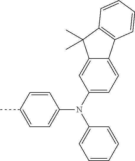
C1(N(C2=CC=C3C(=C2)C(C)(C)C2=C3C=CC=C2)C2=CC=CC=C2)=CC=C(C)C=C1
